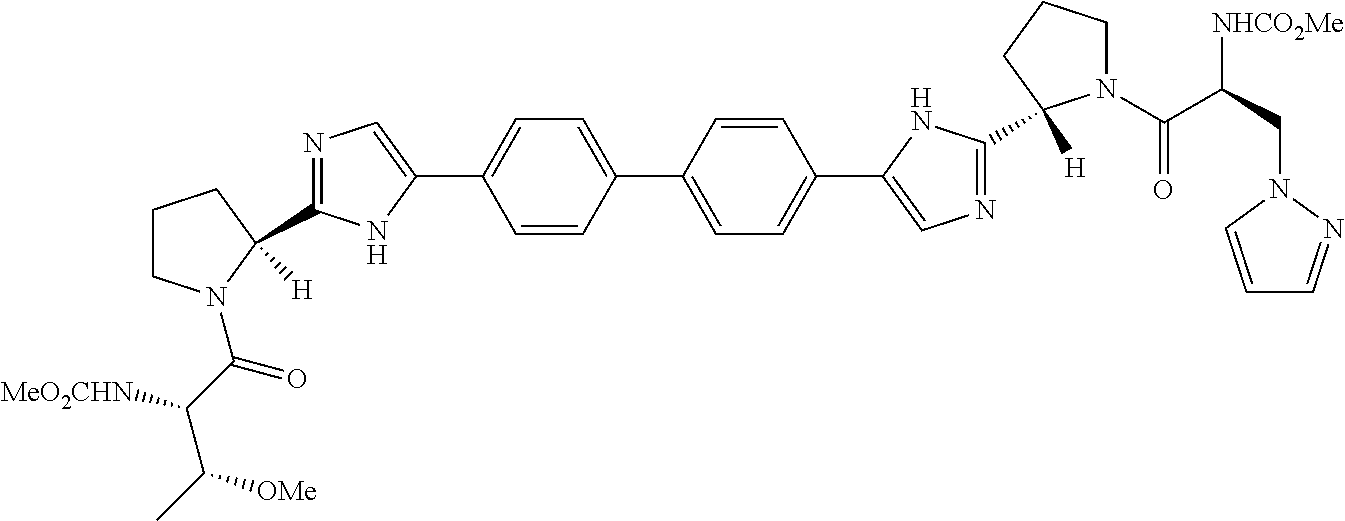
N1=C(C2([H])N(C(C(C(C)[OMe])[MeO2CHN])=O)CCC2)NC(C2=CC=C(C3=CC=C(C4=CN=C(C5([H])N(C(C(CN6C=CC=N6)[NHCO2Me])=O)CCC5)N4)C=C3)C=C2)=C1
